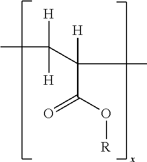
C(C(C(C)([H])C(=O)O[R])([H])[H])C
